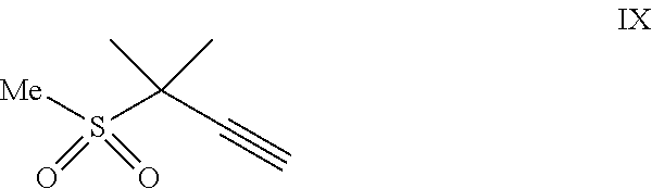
[Me]S(C(C#C)(C)C)(=O)=O
